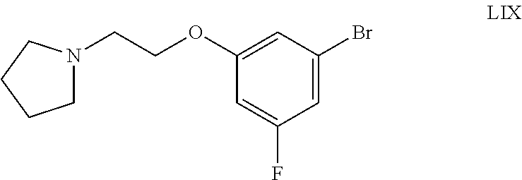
C1=C(F)C=C(Br)C=C1OCCN1CCCC1
